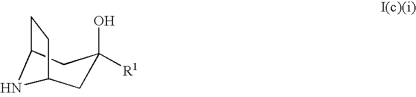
C1C2CCC(CC1(O)[R1])N2
